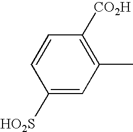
C1=CC([HO2S])=CC(C)=C1[CO2H]
